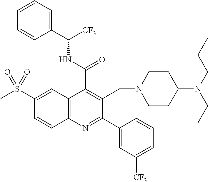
C1(C(=O)NC([CF3])C2=CC=CC=C2)=C(CN2CCC(N(CCC)CC)CC2)C(C2=CC([CF3])=CC=C2)=NC2=C1C=C(S(C)(=O)=O)C=C2
